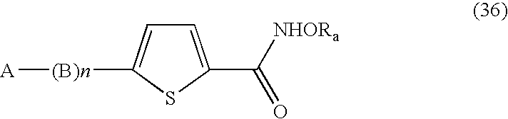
C1=C(C([NHORa])=O)SC([(B)n][A])=C1
